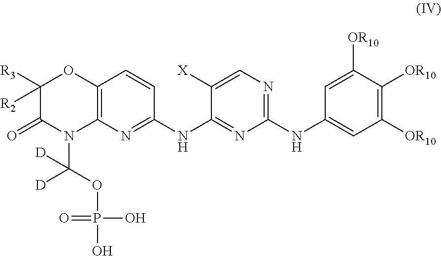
C1([R3])([R2])C(=O)N(C([D])(OP(O)(O)=O)[D])C2=C(O1)C=CC(NC1=NC(NC3=CC([OR10])=C([OR10])C([OR10])=C3)=NC=C1[X])=N2
